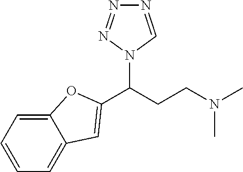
C(CCN(C)C)(N1C=NN=N1)C1=CC2=CC=CC=C2O1
